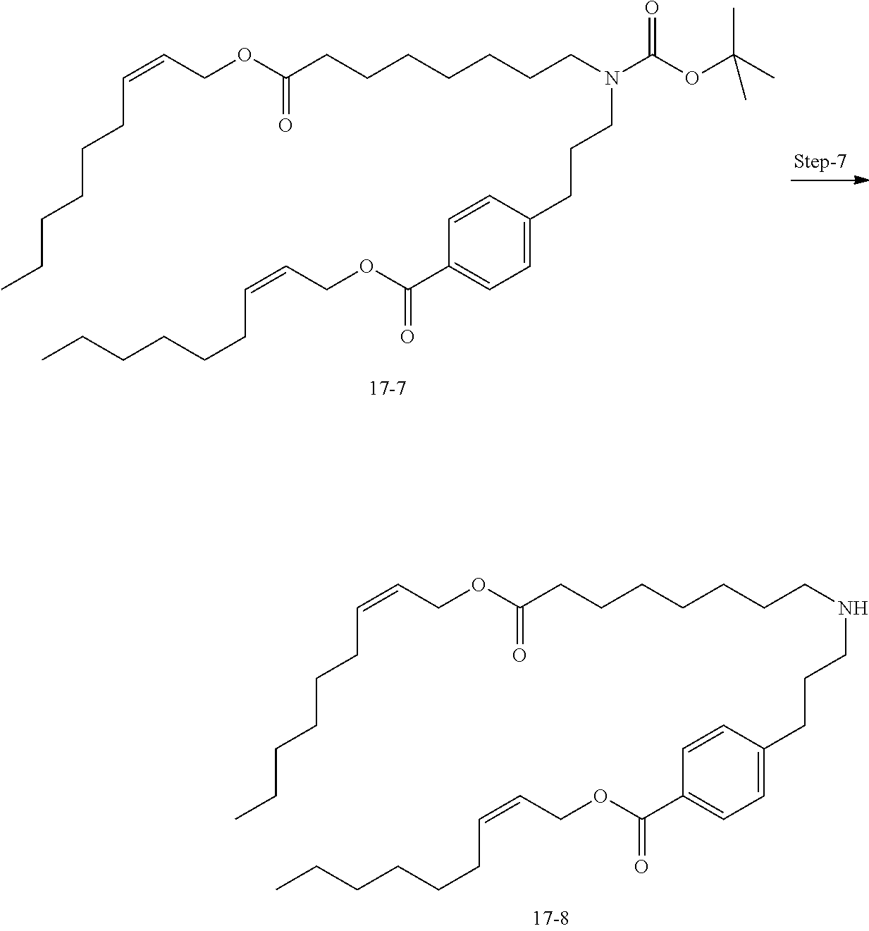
N(CCCCCCCC(OCC=CCCCCCC)=O)(C(OC(C)(C)C)=O)CCCC1=CC=C(C(OCC=CCCCCCC)=O)C=C1.N(CCCCCCCC(OCC=CCCCCCC)=O)CCCC1=CC=C(C(OCC=CCCCCCC)=O)C=C1
